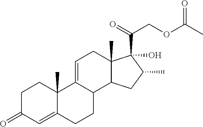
C1C(=O)C=C2C(C)(C1)C1=CCC3(C)C(C1CC2)CC(C)C3(C(=O)COC(=O)C)O
